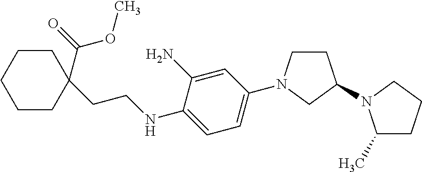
C1CCCCC1(CCNC1=CC=C(N2CCC(N3C(C)CCC3)C2)C=C1N)C(=O)OC
